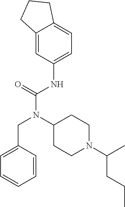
C12=CC(NC(N(C3CCN(C(C)CCC)CC3)CC3=CC=CC=C3)=O)=CC=C1CCC2
